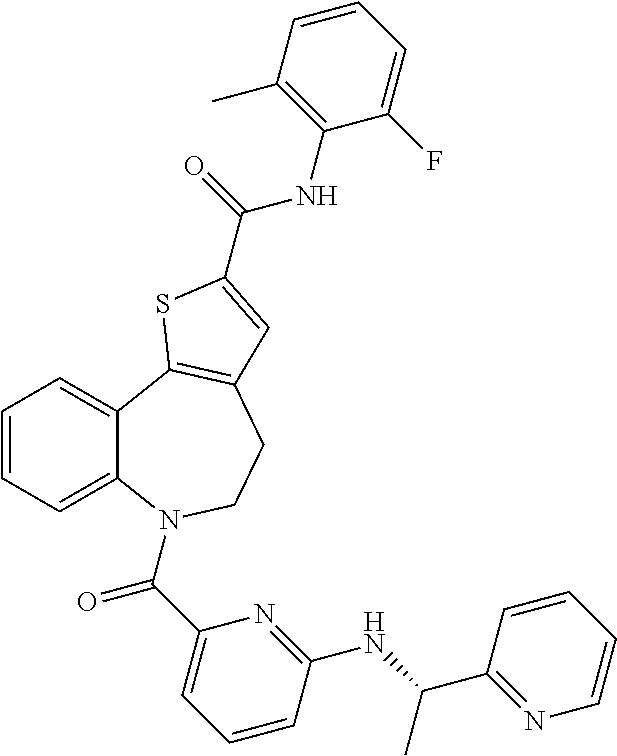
C1=CC=C2C(=C1)C1=C(CCN2C(C2=CC=CC(NC(C3=NC=CC=C3)C)=N2)=O)C=C(C(NC2=C(C)C=CC=C2F)=O)S1
